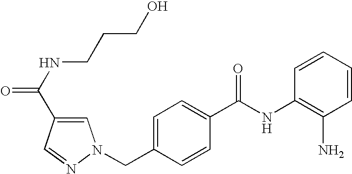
C1=CC=CC(NC(C2=CC=C(CN3C=C(C(NCCCO)=O)C=N3)C=C2)=O)=C1N
